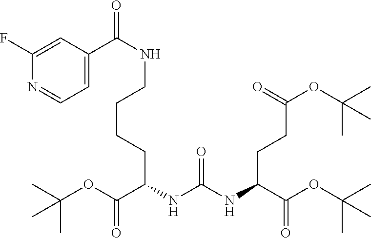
O(C(C(NC(NC(C(OC(C)(C)C)=O)CCC(OC(C)(C)C)=O)=O)CCCCNC(C1=CC=NC(F)=C1)=O)=O)C(C)(C)C
